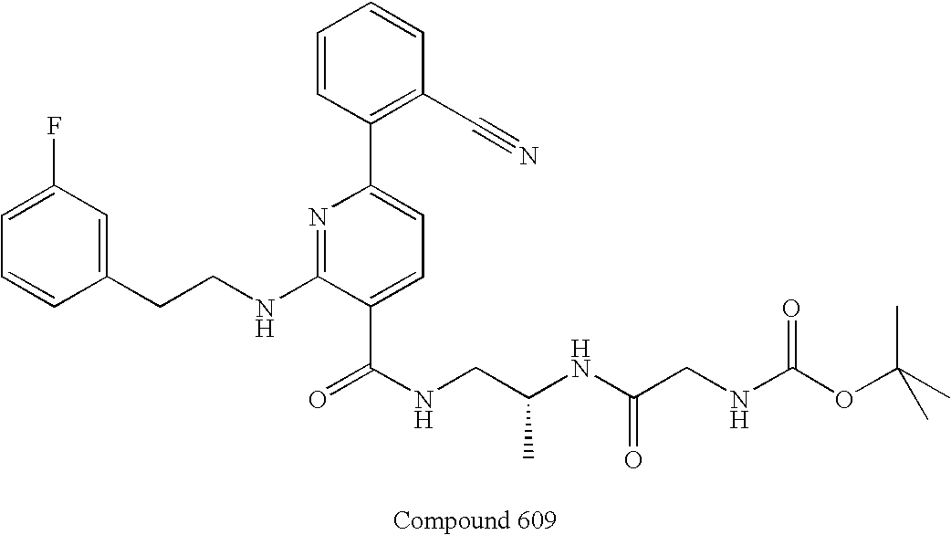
C1=CC(CCNC2=NC(C3=C(C#N)C=CC=C3)=CC=C2C(NCC(NC(CNC(OC(C)(C)C)=O)=O)C)=O)=CC(F)=C1
